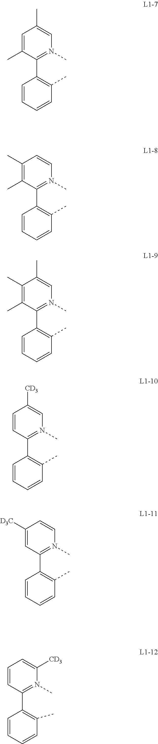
C1=C(C)C(C2=C(C)C=CC=C2)=N(C)C=C1C.C1(C)=C(C)C(C2=C(C)C=CC=C2)=N(C)C=C1.C1(C)=C(C)C(C2=C(C)C=CC=C2)=N(C)C=C1C.C1=CC(C2=C(C)C=CC=C2)=N(C)C=C1[CD3].C1([D3C])=CC(C2=C(C)C=CC=C2)=N(C)C=C1.C1=CC(C2=C(C)C=CC=C2)=N(C)C([CD3])=C1
